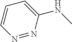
N1=NC(NC)=CC=C1
